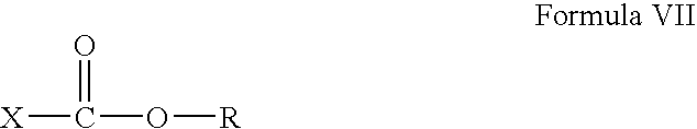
[X]C(O[R])=O
